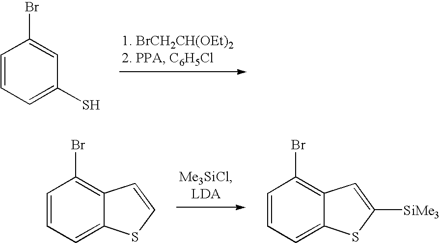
C1=CC=C(S)C=C1Br.C1=CC=C2C(=C1Br)C=CS2.C1=CC=C2C(=C1Br)C=C([SiMe3])S2
